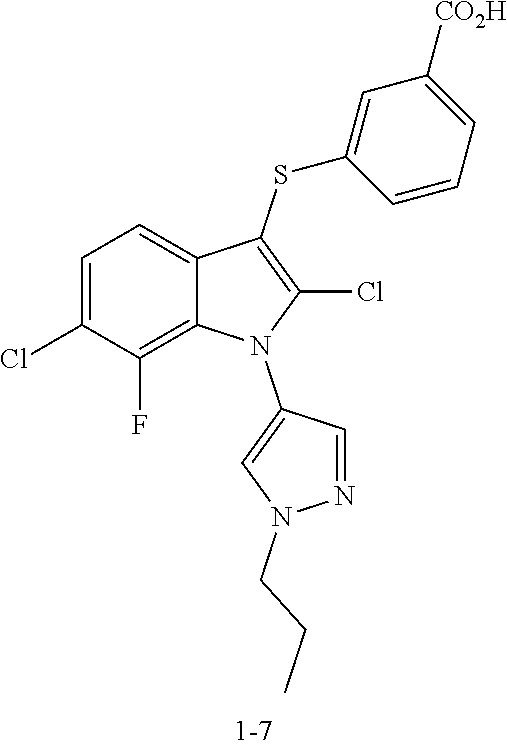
C1=C(Cl)C(F)=C2C(=C1)C(SC1=CC([CO2H])=CC=C1)=C(Cl)N2C1=CN(CCC)N=C1
